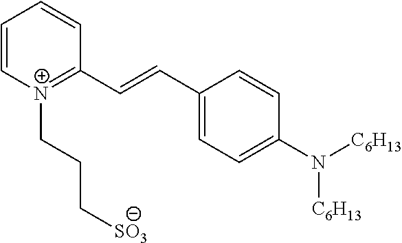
C1=C[N+](CCC[SO3])=C(C=CC2=CC=C(N([C6H13])[C6H13])C=C2)C=C1
